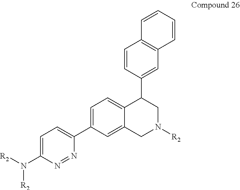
C1=CC(C2C3=CC=C(C4=CC=C(N([R2])[R2])N=N4)C=C3CN([R2])C2)=CC2=C1C=CC=C2
